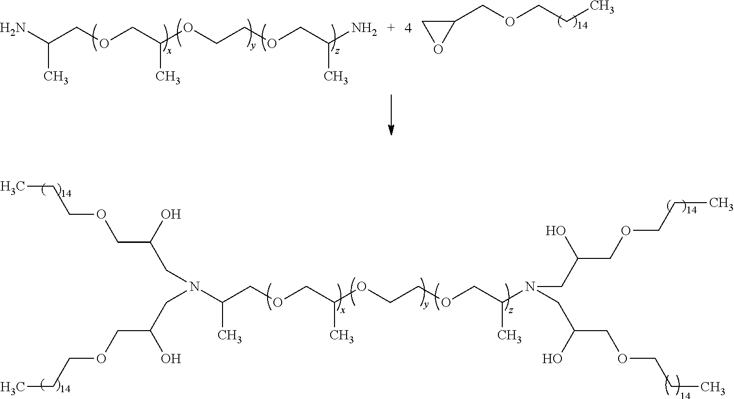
NC(C)COCC(C)OCCOCC(N)C.C1(COCCC)CO1.N(C(C)COCC(C)OCCOCC(N(CC(O)COCCC)CC(O)COCCC)C)(CC(O)COCCC)CC(O)COCCC
